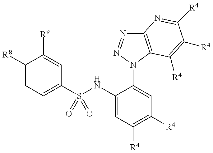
C1(S(NC2=CC([R4])=C([R4])C=C2N2C3=C(N=N2)N=C([R4])C([R4])=C3[R4])(=O)=O)=CC=C([R8])C([R9])=C1
